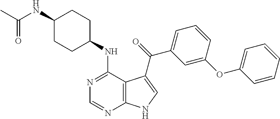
C1(NC(C)=O)CCC(NC2=NC=NC3=C2C(C(=O)C2=CC=CC(OC4=CC=CC=C4)=C2)=CN3)CC1
